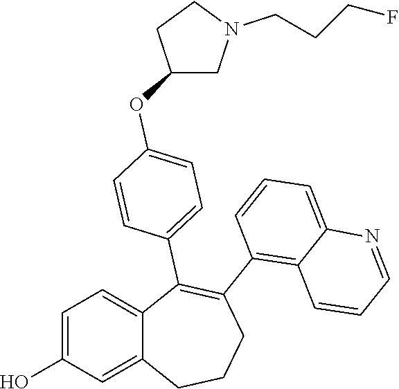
C1=C(O)C=C2C(=C1)C(C1=CC=C(OC3CN(CCCF)CC3)C=C1)=C(C1=C3C(=CC=C1)N=CC=C3)CCC2
